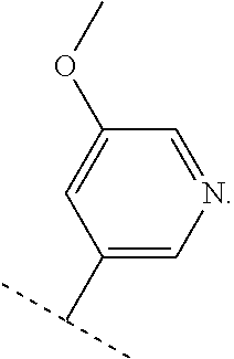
C1(OC)=CC(C(C)C)=CN=C1
